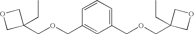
C1(COCC2(CC)COC2)=CC(COCC2(CC)COC2)=CC=C1
